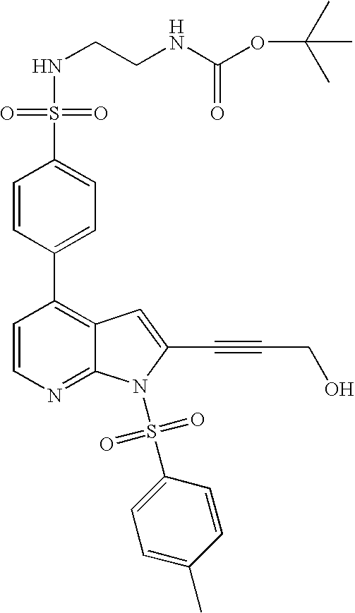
C1=CN=C2C(=C1C1=CC=C(S(NCCNC(OC(C)(C)C)=O)(=O)=O)C=C1)C=C(C#CCO)N2S(C1=CC=C(C)C=C1)(=O)=O
